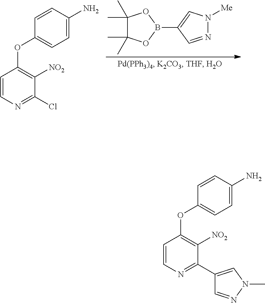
B1(C2=CN([Me])N=C2)OC(C)(C)C(C)(C)O1.C1=CN=C(Cl)C([NO2])=C1OC1=CC=C(N)C=C1.C1=CN=C(C2=CN(C)N=C2)C([NO2])=C1OC1=CC=C(N)C=C1
